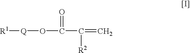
[R1][Q]OC(C(=C)[R2])=O
